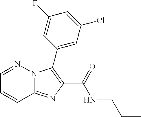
C12=NC(C(=O)NCCC)=C(C3=CC(Cl)=CC(F)=C3)N1N=CC=C2
